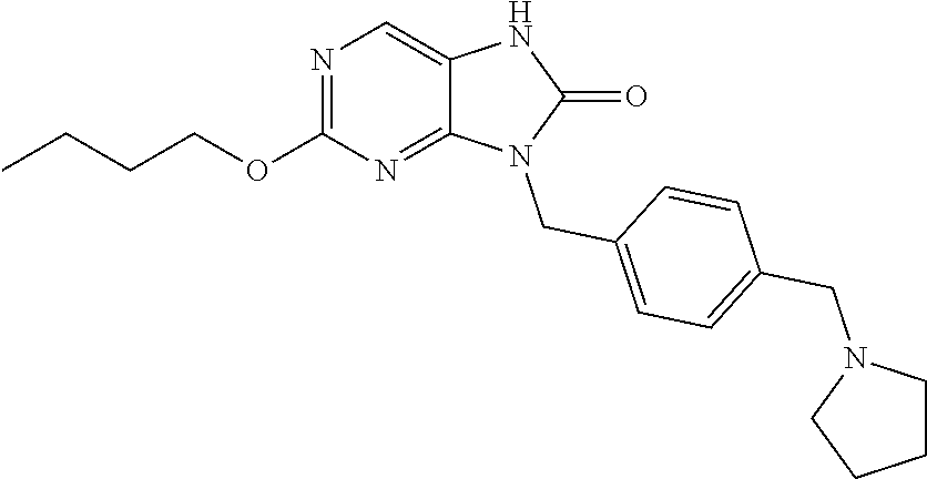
N1=C(OCCCC)N=C2C(=C1)NC(=O)N2CC1=CC=C(CN2CCCC2)C=C1
